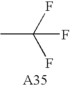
CC(F)(F)F
